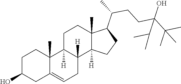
C1C2=CCC3([H])C([H])(C2(C)CCC1O)CCC1(C)C(C(CCC(C(C)(C)C)(O)C(C)C)C)CCC13[H]
